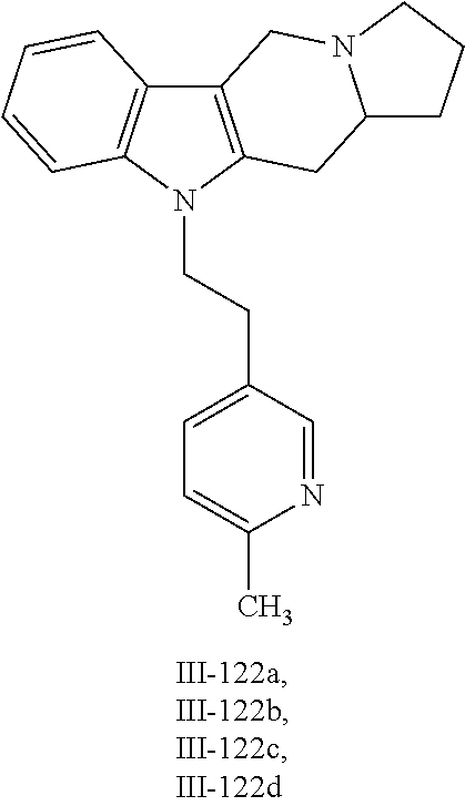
C12=C(N(CCC3=CC=C(C)N=C3)C3=C1C=CC=C3)CC1N(C2)CCC1
